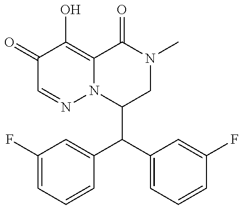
C1(C(C2=CC=CC(F)=C2)C2=CC(F)=CC=C2)CN(C)C(=O)C2=C(O)C(=O)C=NN12
